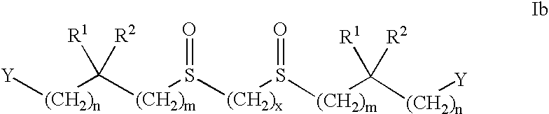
[Y][(CH2)n]C([(CH2)m]S([(CH2)x]S(=O)[(CH2)m]C([R1])([(CH2)n][Y])[R2])=O)([R1])[R2]
